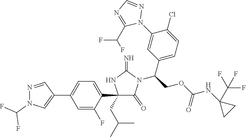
C1(C2=CC=C(C3=CN(C(F)F)N=C3)C=C2F)(CC(C)C)C(=O)N(C(COC(NC2(C(F)(F)F)CC2)=O)C2=CC=C(Cl)C(N3N=CN=C3C(F)F)=C2)C(=N)N1
